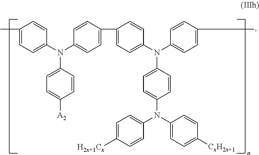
C1(C)=CC=C(N(C2=CC=C(C3=CC=C(N(C4=CC=C(C)C=C4)C4=CC=C(N(C5=CC=C([CxH2x+1])C=C5)C5=CC=C([H2x+1Cx])C=C5)C=C4)C=C3)C=C2)C2=CC=C([A2])C=C2)C=C1
